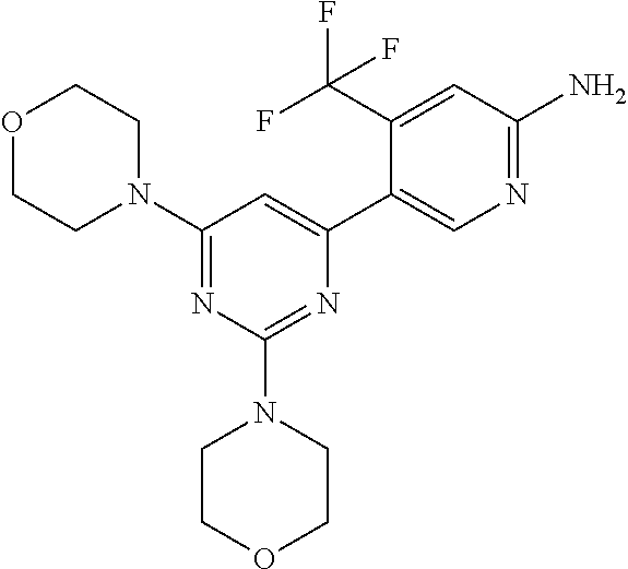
C1COCCN1C1=NC(C2=CN=C(N)C=C2C(F)(F)F)=CC(N2CCOCC2)=N1
